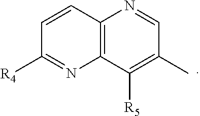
C12=C(C([R5])=C(C)C=N1)N=C([R4])C=C2
